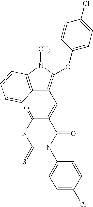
N1C(=S)N(C2=CC=C(Cl)C=C2)C(=O)C(=CC2=C(OC3=CC=C(Cl)C=C3)N(C)C3=C2C=CC=C3)C1=O
